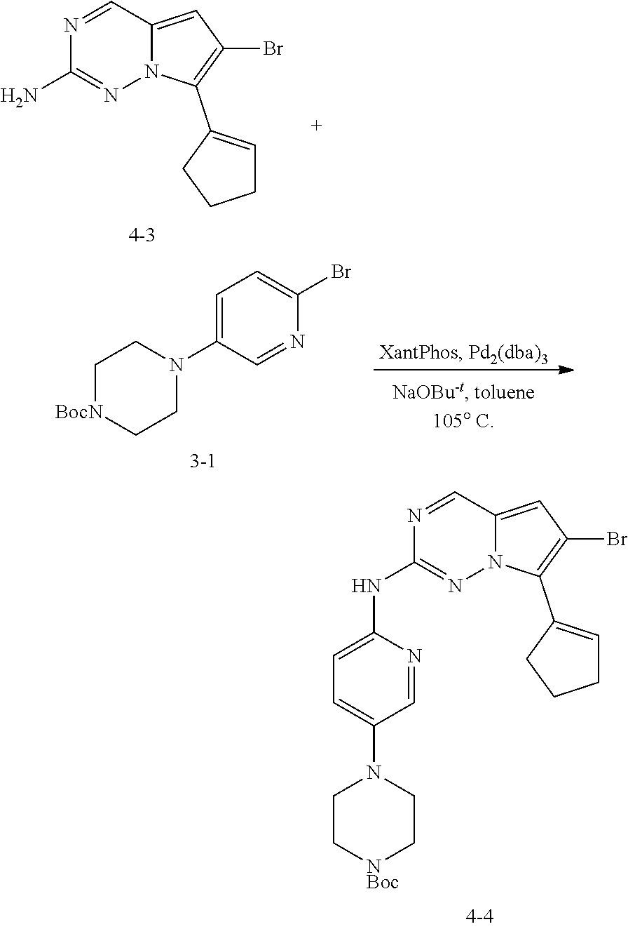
C1=C(N2CC[BocN]CC2)C=NC(Br)=C1.C1=NC(NC2=NN3C(=CC(Br)=C3C3=CCCC3)C=N2)=CC=C1N1CC[NBoc]CC1.NC1=NN2C(=CC(Br)=C2C2=CCCC2)C=N1
